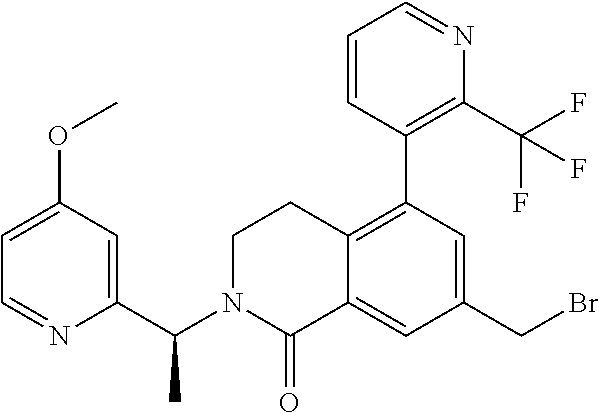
C1(C(N2C(=O)C3=CC(CBr)=CC(C4=C(C(F)(F)F)N=CC=C4)=C3CC2)C)=CC(OC)=CC=N1
